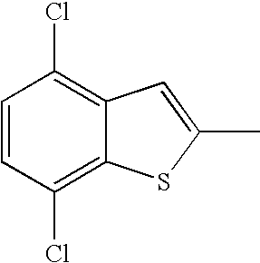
C1=CC(Cl)=C2C(=C1Cl)C=C(C)S2
